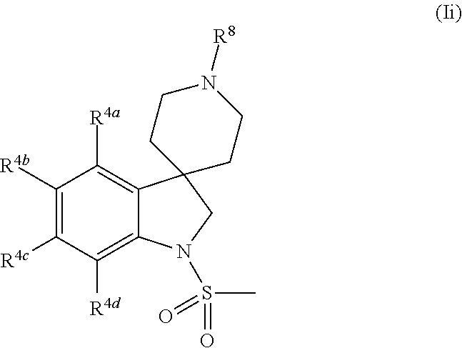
C1([R4b])=C([R4c])C([R4d])=C2C(=C1[R4a])C1(CN2S(C)(=O)=O)CCN([R8])CC1
